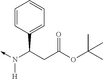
N([H])(C(CC(OC(C)(C)C)=O)C1=CC=CC=C1)->C
